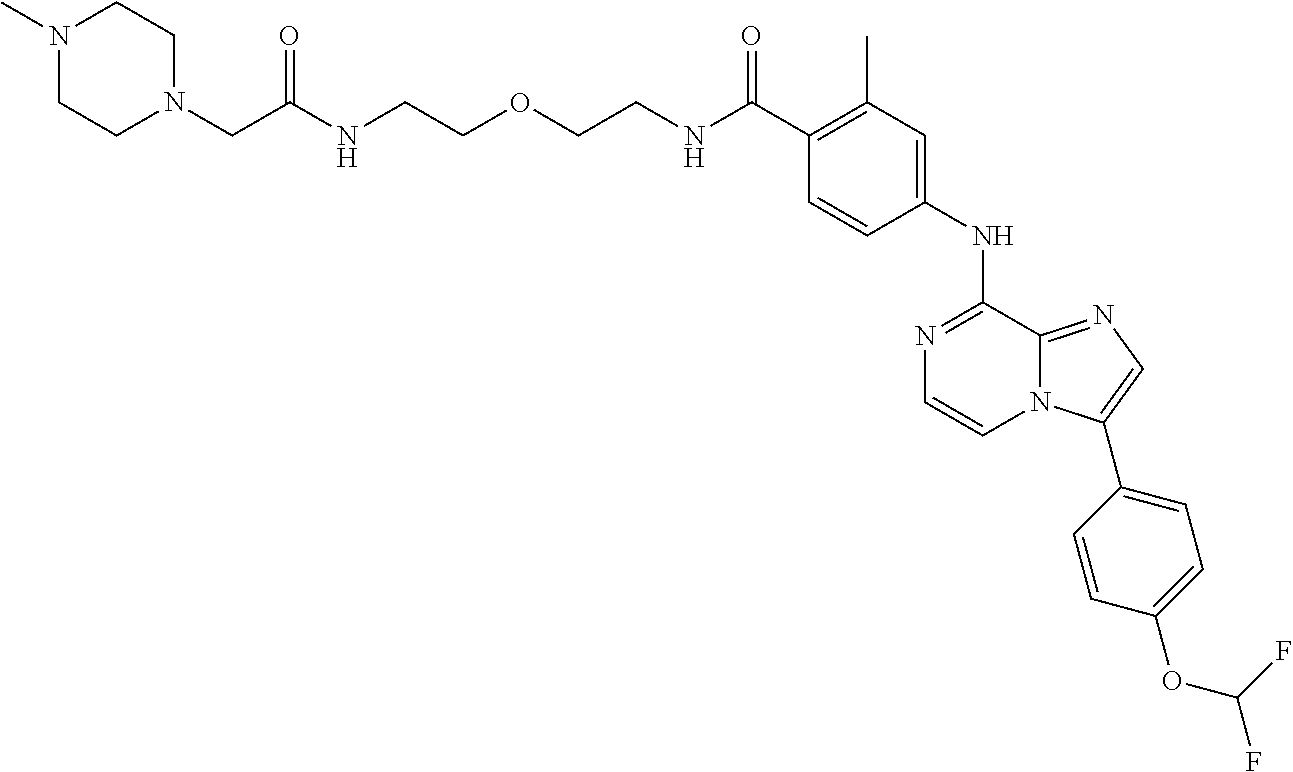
C(C1=C(C)C=C(NC2=NC=CN3C2=NC=C3C2=CC=C(OC(F)F)C=C2)C=C1)(=O)NCCOCCNC(CN1CCN(C)CC1)=O
